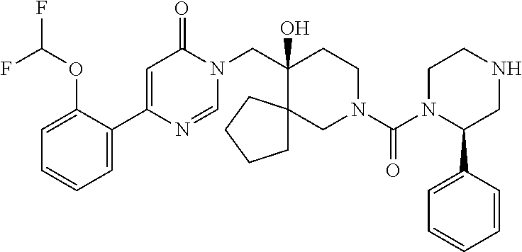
C1(C2=CC=CC=C2OC(F)F)=CC(=O)N(CC2(O)CCN(C(=O)N3C(C4=CC=CC=C4)CNCC3)CC23CCCC3)C=N1
